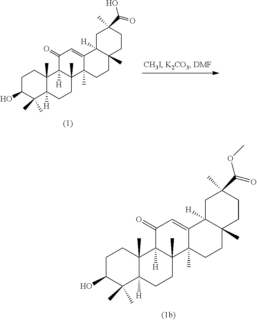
C1C(O)C(C)(C)C2([H])C(C)(C1)C1([H])C(C)(CC2)C2(C)C(=CC1=O)C1([H])C(C)(CC2)CCC(C)(C(=O)OC)C1.C1C(O)C(C)(C)C2([H])C(C)(C1)C1([H])C(C)(CC2)C2(C)C(=CC1=O)C1([H])C(C)(CC2)CCC(C)(C(=O)O)C1
